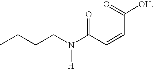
CCCCN(C(C=CC([OH])=O)=O)[H]
